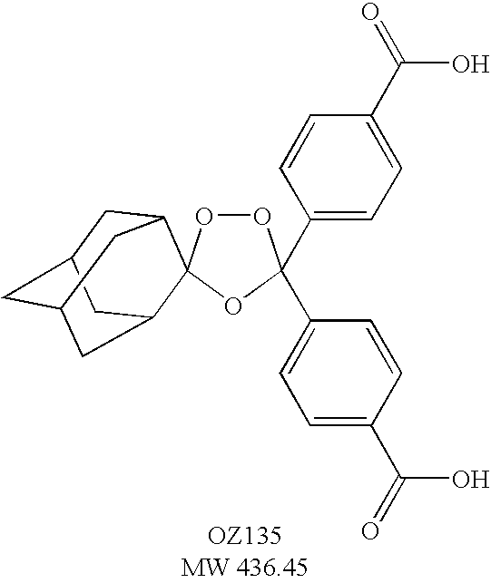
O1OC2(OC1(C1=CC=C(C(=O)O)C=C1)C1=CC=C(C(=O)O)C=C1)C1CC3CC(CC2C3)C1
